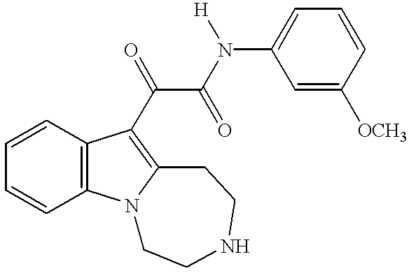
C1=CC=C(N([H])C(C(=O)C2=C3N(C4=C2C=CC=C4)CCNCC3)=O)C=C1[OCH3]
